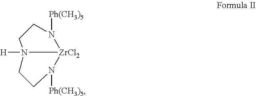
[H]N12[ZrCl2](N([Ph(CH3)5])CC1)N([Ph(CH3)5])CC2
